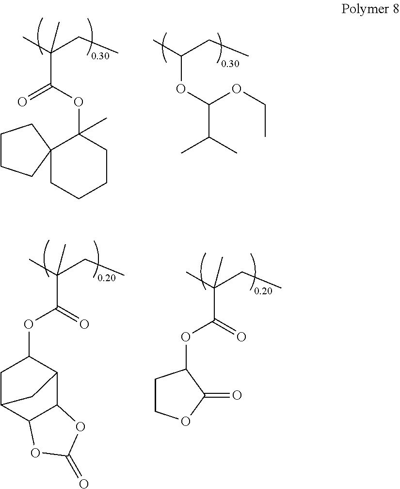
C(C(C)(CC)C)(OC1(C)CCCCC12CCCC2)=O.O(C(C)CC)C(C(C)C)OCC.C(C(C)(CC)C)(=O)OC1CC2C3C(C1C2)OC(=O)O3.C(C(C)(CC)C)(=O)OC1CCOC1=O
